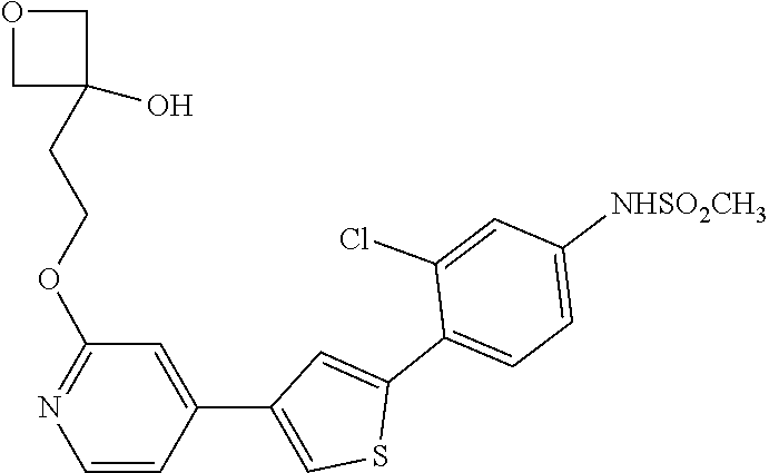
C1(C2=CC(C3=CC(OCCC4(O)COC4)=NC=C3)=CS2)=CC=C([NHSO2CH3])C=C1Cl
